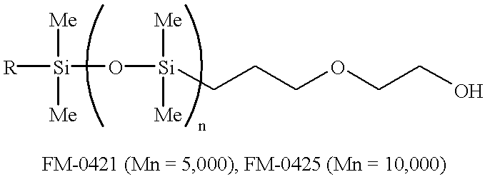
[R][Si](O[Si]([Me])([Me])CCCOCCO)([Me])[Me]
